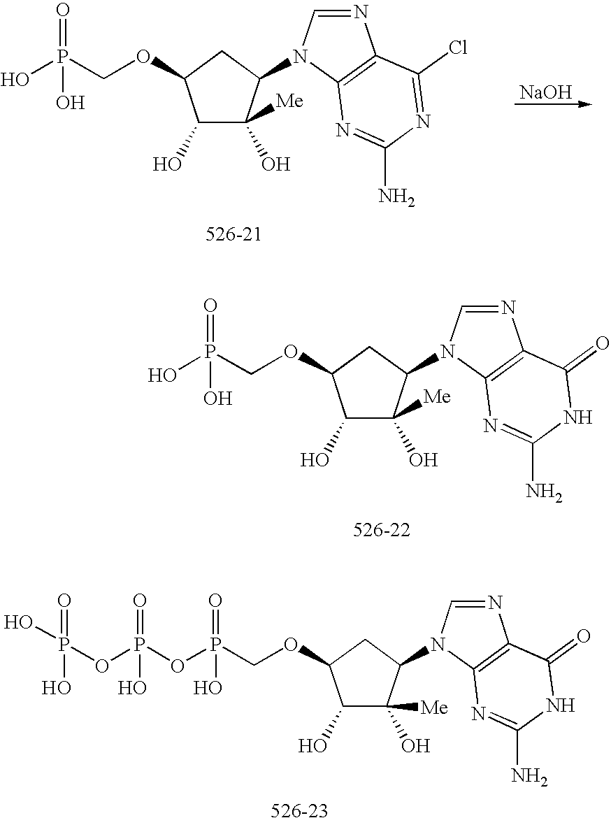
C1(O)C(O)([Me])C(N2C=NC3=C2N=C(N)NC3=O)CC1OCP(O)(=O)O.[526-22].[526-23].C1(O)C(O)([Me])C(N2C=NC3=C2N=C(N)NC3=O)CC1OCP(=O)(O)OP(=O)(O)OP(O)(=O)O.[NaOH].C1(O)C(O)([Me])C(N2C=NC3=C2N=C(N)N=C3Cl)CC1OCP(O)(=O)O.[526-21]
